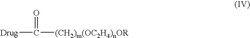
[Drug]C([(CH2)m(OC2H4)nOR])=O
